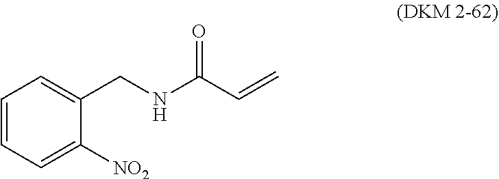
C1(CNC(C=C)=O)=CC=CC=C1[NO2]
